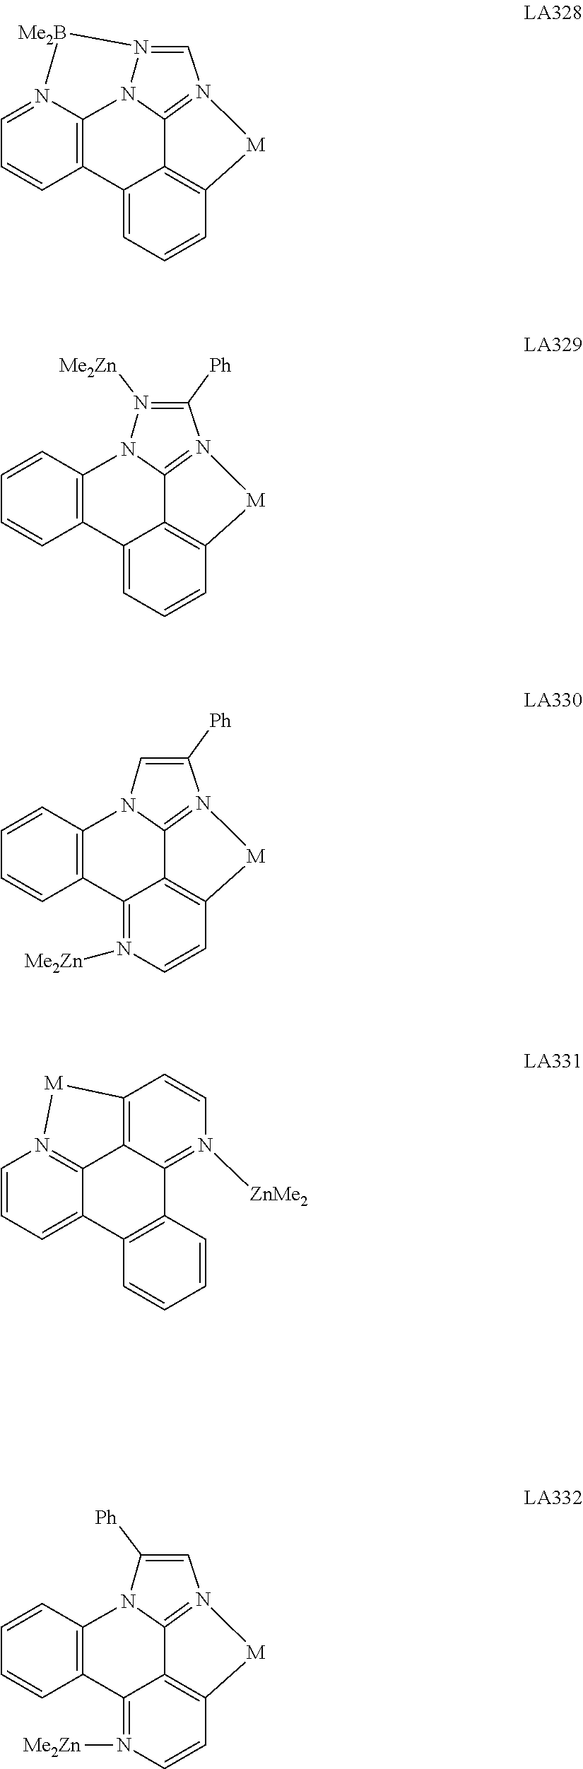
C12=C3N(=CC=C1)[Me2B]N1=CN4=C(C5=C(C=CC=C25)[M]4)N31.C12=C(C=CC=C1)N1N([Me2Zn])=C([Ph])N3=C1C1=C(C=CC=C21)[M]3.C12=C(C=CC=C1)N1C=C([Ph])N3=C1C1=C(C=CN([Me2Zn])=C21)[M]3.C12=CC=CN3=C1C1=C(C=CN([ZnMe2])=C1C1=C2C=CC=C1)[M]3.C12=C(C=CC=C1)N1C([Ph])=CN3=C1C1=C(C=CN([Me2Zn])=C21)[M]3
